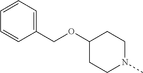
C1=CC=C(COC2CCN(C)CC2)C=C1
